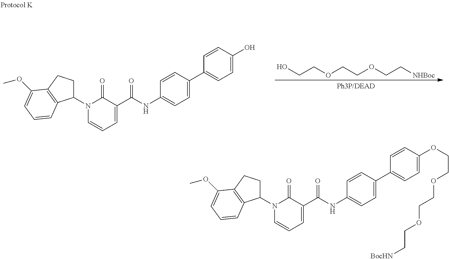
OCCOCCOCC[NHBoc].N1(C2CCC3=C2C=CC=C3OC)C=CC=C(C(NC2=CC=C(C3=CC=C(O)C=C3)C=C2)=O)C1=O.N1(C2CCC3=C2C=CC=C3OC)C=CC=C(C(NC2=CC=C(C3=CC=C(OCCOCCOCC[BocHN])C=C3)C=C2)=O)C1=O
